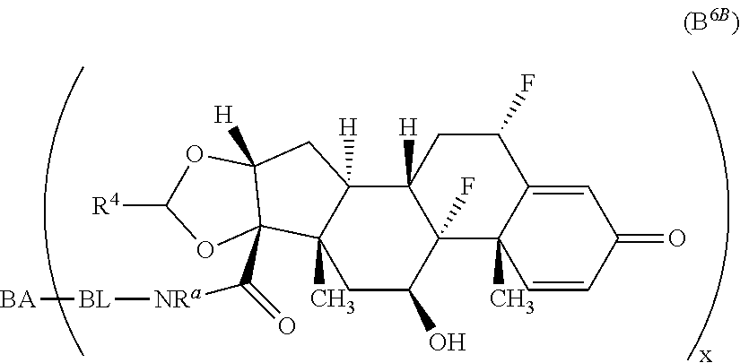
C1=CC(=O)C=C2C1(C)C1(F)C([H])(CC2F)C2([H])C(C)(CC1O)C1(C(=O)[NRa][BL][BA])C([H])(C2)OC([R4])O1
